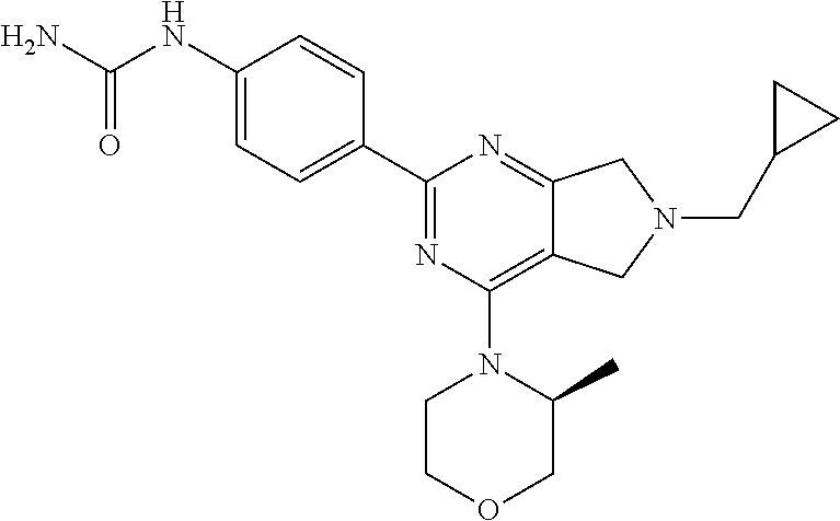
C1(NC(N)=O)=CC=C(C2=NC(N3CCOCC3C)=C3C(=N2)CN(CC2CC2)C3)C=C1
